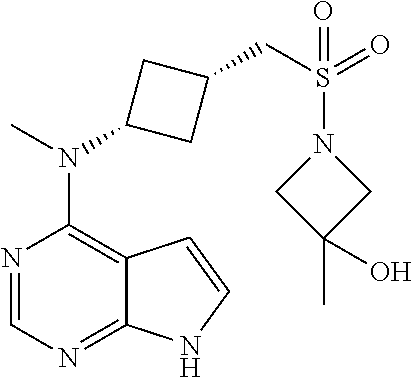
N1=CN=C2C(=C1N(C)C1CC(CS(=O)(=O)N3CC(C)(O)C3)C1)C=CN2
